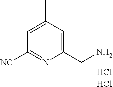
C1(CN)=CC(C)=CC([NC])=N1.Cl.Cl
